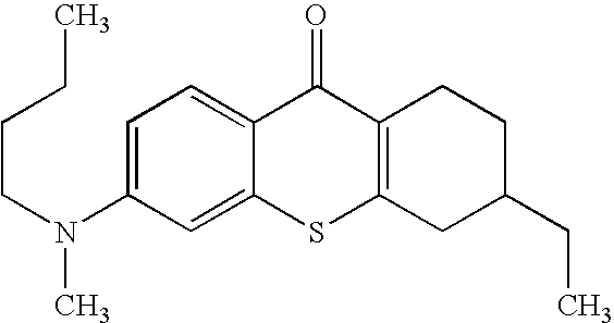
C1(N(CCCC)C)=CC=C2C(=C1)SC1=C(C2=O)CCC(CC)C1
